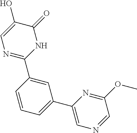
C1(C2=CC(C3=CN=CC(OC)=N3)=CC=C2)=NC=C(O)C(=O)N1
